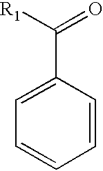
C1=C(C([R1])=O)C=CC=C1
